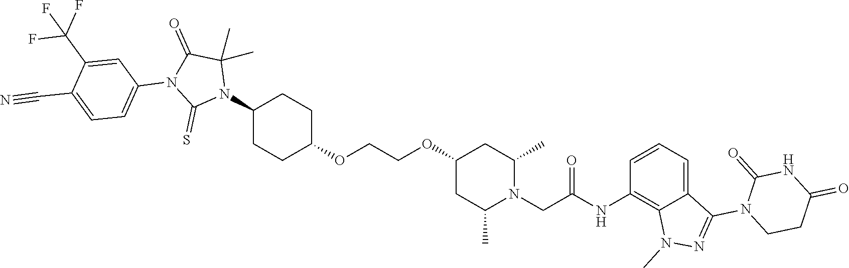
C1(N2C(C)(C)C(=O)N(C3=CC=C(C#N)C(C(F)(F)F)=C3)C2=S)CCC(OCCOC2CC(C)N(CC(NC3=C4C(=CC=C3)C(N3C(=O)NC(=O)CC3)=NN4C)=O)C(C)C2)CC1
